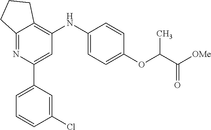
C12=NC(C3=CC=CC(Cl)=C3)=CC(NC3=CC=C(OC(C([OMe])=O)C)C=C3)=C1CCC2
